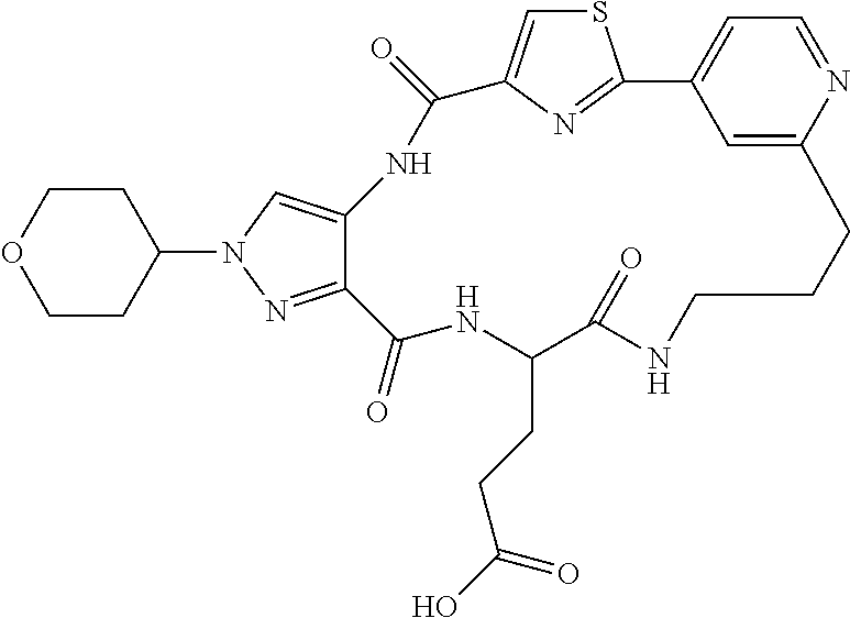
S1C=C2N=C1C1=CC=NC(=C1)CCCNC(=O)C(CCC(O)=O)NC(=O)C1=NN(C3CCOCC3)C=C1NC2=O
